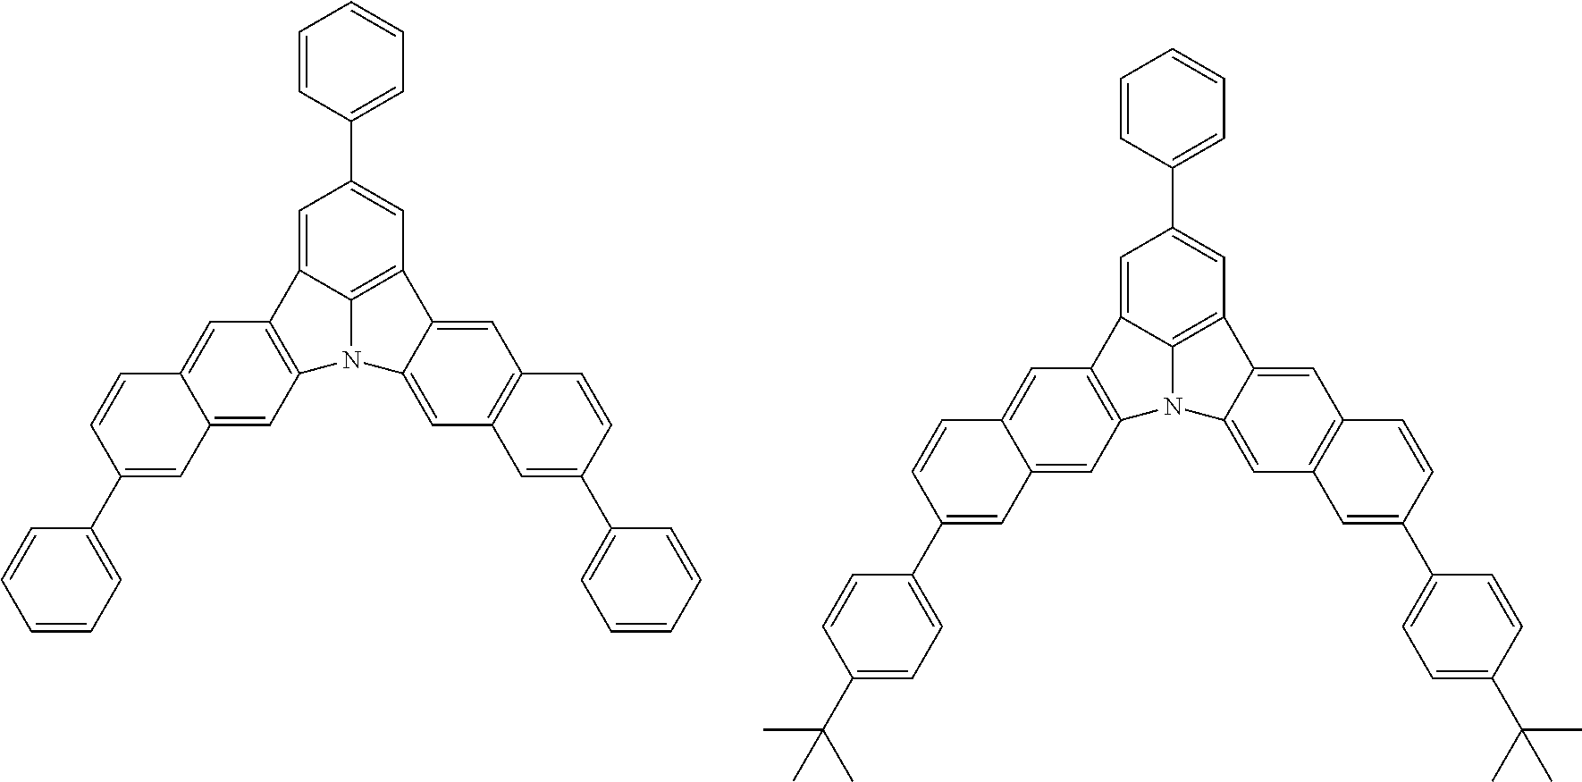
C1(C2=CC=CC=C2)=CC2=C3C(=C1)C1=C(N3C3=CC4=C(C=C23)C=CC(C2=CC=CC=C2)=C4)C=C2C(=C1)C=CC(C1=CC=CC=C1)=C2.C1(C2=CC=CC=C2)=CC2=C3C(=C1)C1=C(N3C3=CC4=C(C=C23)C=CC(C2=CC=C(C(C)(C)C)C=C2)=C4)C=C2C(=C1)C=CC(C1=CC=C(C(C)(C)C)C=C1)=C2
